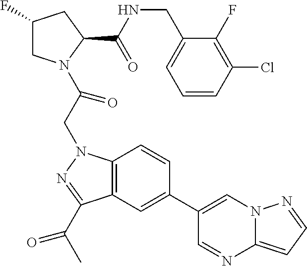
C1(F)CN(C(CN2C3=C(C(C(C)=O)=N2)C=C(C2=CN4C(=CC=N4)N=C2)C=C3)=O)C(C(NCC2=CC=CC(Cl)=C2F)=O)C1
